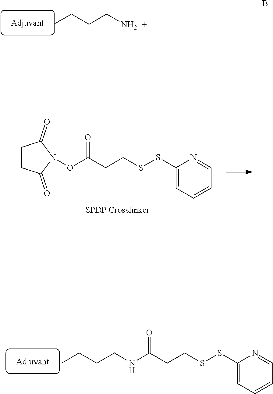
C1CC(=O)N(OC(CCSSC2=CC=CC=N2)=O)C1=O.C(CC(=O)NCCCC)SSC1=CC=CC=N1.CCCCN.B
